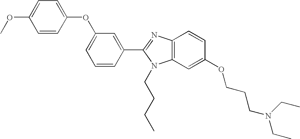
C1(C2=NC3=C(N2CCCC)C=C(OCCCN(CC)CC)C=C3)=CC(OC2=CC=C(OC)C=C2)=CC=C1
